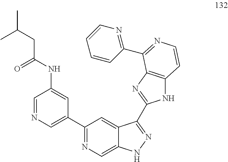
C1=NC=C(C2=NC=C3C(=C2)C(C2=NC4=C(N2)C=CN=C4C2=NC=CC=C2)=NN3)C=C1NC(CC(C)C)=O
